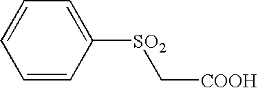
C1=CC=CC([SO2]C[COOH])=C1
